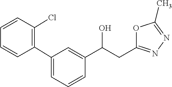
C1(C)=NN=C(CC(C2=CC(C3=C(Cl)C=CC=C3)=CC=C2)O)O1
